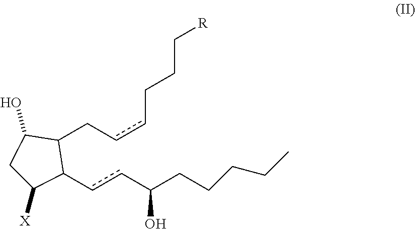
C(ccCCC[R])C1C(ccC(O)CCCCC)C([X])CC1O
